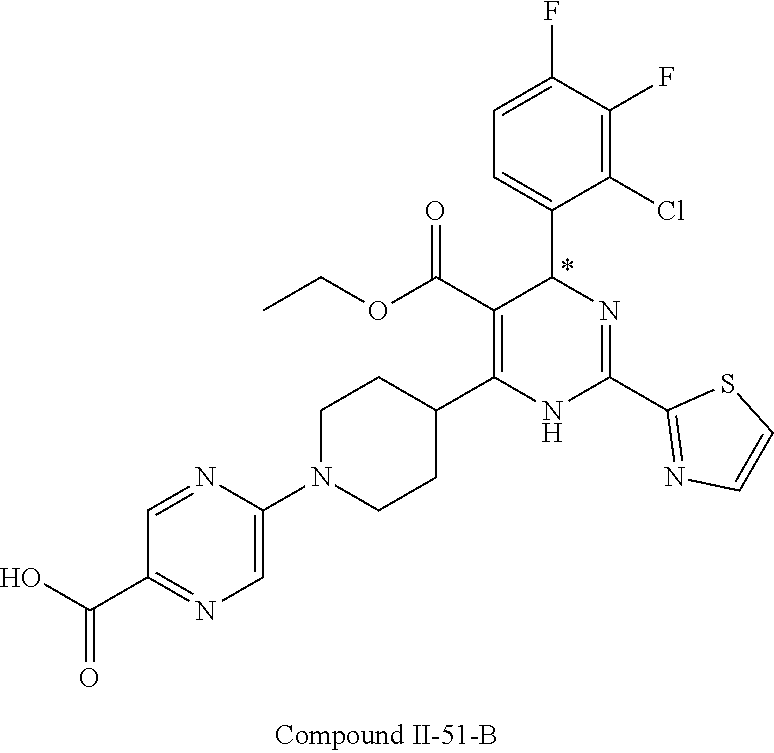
C1(F)=C(Cl)C(C2N=C(C3=NC=CS3)NC(C3CCN(C4=CN=C(C(=O)O)C=N4)CC3)=C2C(OCC)=O)=CC=C1F
